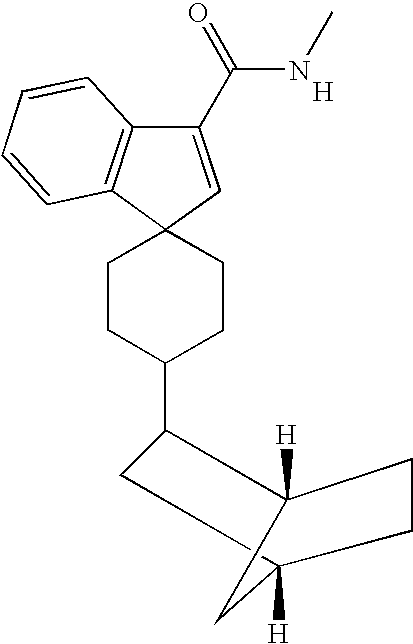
C12(CCC(C3CC4([H])CCC3([H])C4)CC1)C=C(C(=O)NC)C1=C2C=CC=C1.[H]
